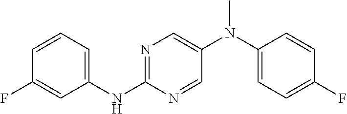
N1=C(NC2=CC=CC(F)=C2)N=CC(N(C2=CC=C(F)C=C2)C)=C1
